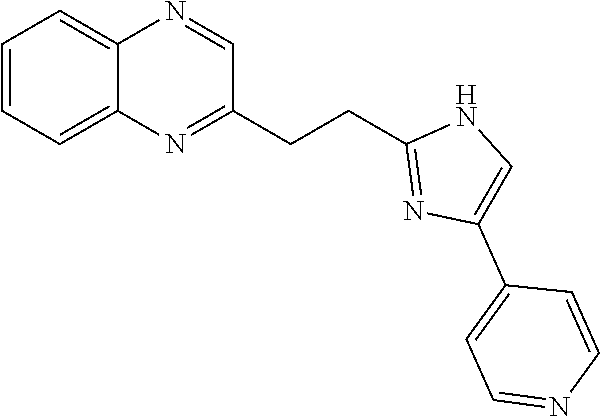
C1=CC=C2C(=C1)N=CC(CCC1=NC(C3=CC=NC=C3)=CN1)=N2
